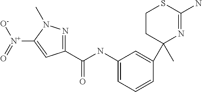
C1CC(C)(C2=CC(NC(C3=NN(C)C([N+](=O)[O-])=C3)=O)=CC=C2)N=C(N)S1
